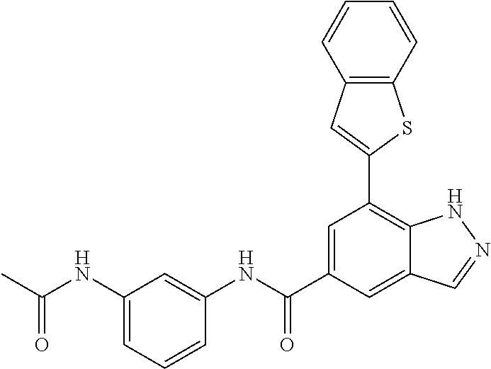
C1=CC(NC(C2=CC(C3=CC4=C(S3)C=CC=C4)=C3C(=C2)C=NN3)=O)=CC(NC(C)=O)=C1
